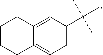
C1=C2C(=CC=C1C(C)(C)C)CCCC2
